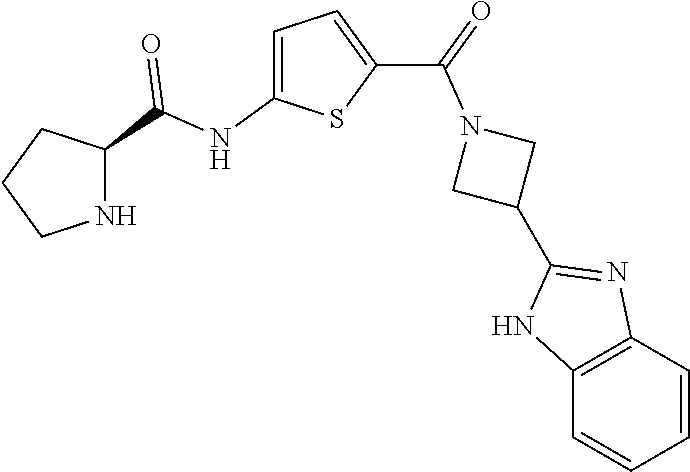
C12=C(NC(C3CN(C(=O)C4=CC=C(NC(=O)C5CCCN5)S4)C3)=N1)C=CC=C2
